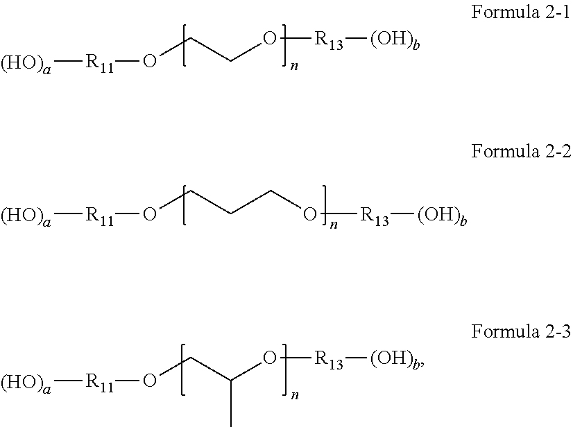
[(HO)a][R11]OCCO[R13][(OH)b].[(HO)a][R11]OCCCO[R13][(OH)b].[(HO)a][R11]OCC(O[R13][(OH)b])C
